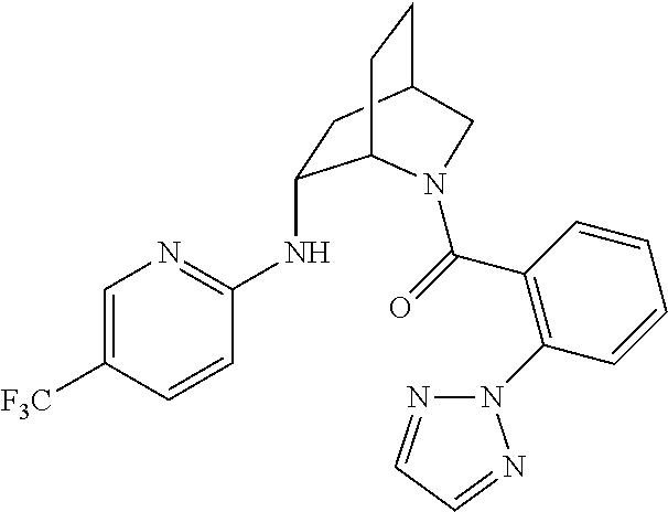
[F3C]C1=CN=C(NC2CC3CCC2N(C(=O)C2=C(N4N=CC=N4)C=CC=C2)C3)C=C1
